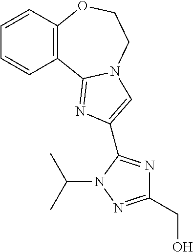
C1=CC2=C(C=C1)C1=NC(C3=NC(CO)=NN3C(C)C)=CN1CCO2
